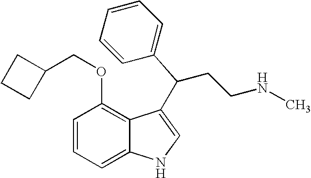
C1=CC=C2C(=C1OCC1CCC1)C(C(CCNC)C1=CC=CC=C1)=CN2
